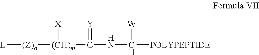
[L][(Z)a][(CH)m]([X])C(=[Y])NC([W])[POLYPEPTIDE]
